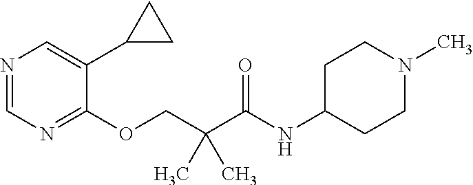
N1=CN=C(OCC(C(NC2CCN(C)CC2)=O)(C)C)C(C2CC2)=C1
